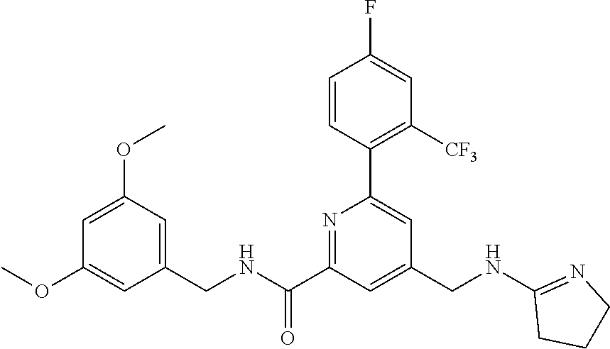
C1=C(OC)C=C(CNC(C2=NC(C3=C([CF3])C=C(F)C=C3)=CC(CNC3=NCCC3)=C2)=O)C=C1OC
